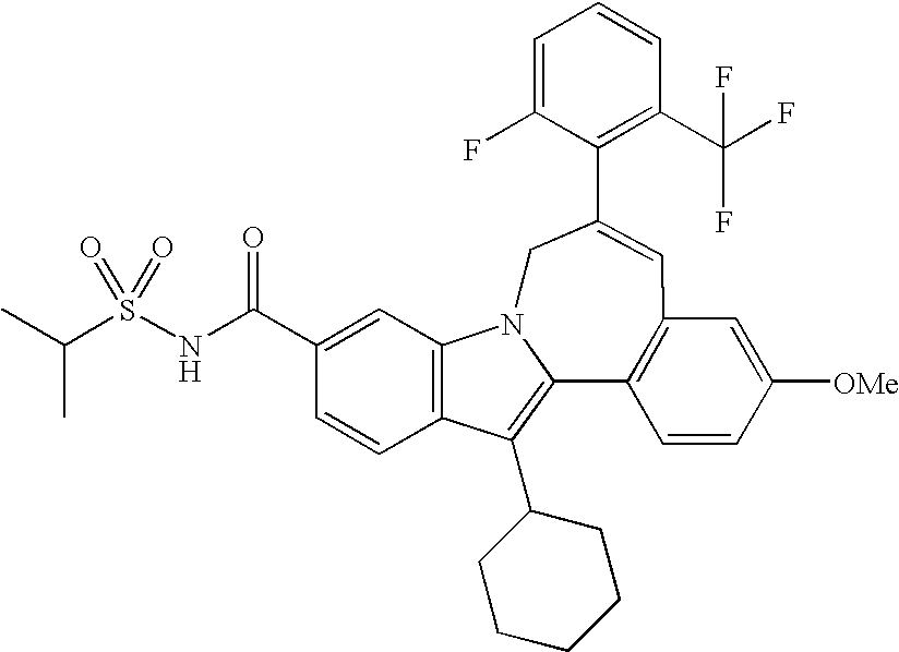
C1=C(F)C(C2=CC3=C(C4=C(C5CCCCC5)C5=C(C=C(C(NS(C(C)C)(=O)=O)=O)C=C5)N4C2)C=CC([OMe])=C3)=C(C(F)(F)F)C=C1
